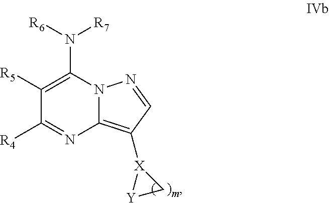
C1([R5])=C(N([R6])[R7])N2C(=C([X]3[Y]C3)C=N2)N=C1[R4]
